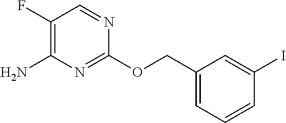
C1(F)=C(N)N=C(OCC2=CC=CC(I)=C2)N=C1
